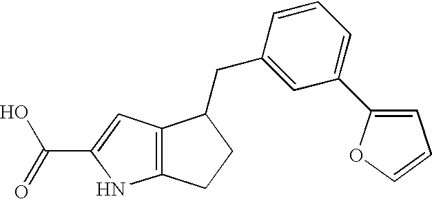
C12=C(C=C(C(=O)O)N1)C(CC1=CC(C3=CC=CO3)=CC=C1)CC2
